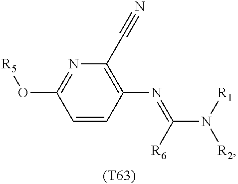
C1=CC(N=C([R6])N([R1])[R2])=C(C#N)N=C1O[R5].[(T63)]
